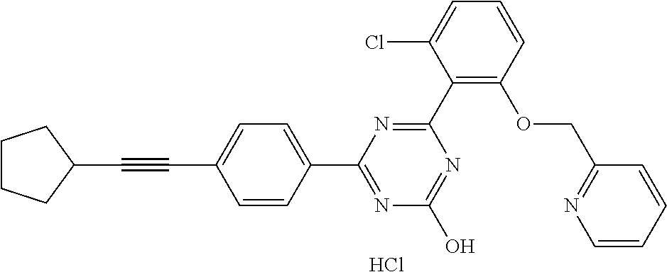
N1=C(O)N=C(C2=CC=C(C#CC3CCCC3)C=C2)N=C1C1=C(OCC2=NC=CC=C2)C=CC=C1Cl.Cl
